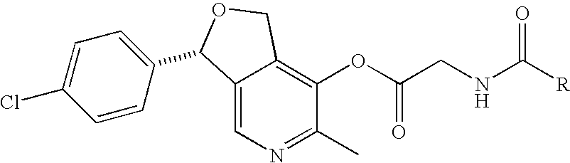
C12=CN=C(C)C(OC(CNC([R])=O)=O)=C1COC2C1=CC=C(Cl)C=C1
